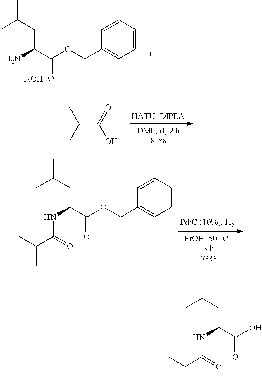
CC(CC(C(OCC1=CC=CC=C1)=O)N)C.[TsOH].CC(CC(C(OCC1=CC=CC=C1)=O)NC(C(C)C)=O)C.C(C(=O)O)(C)C.CC(CC(C(O)=O)NC(C(C)C)=O)C
